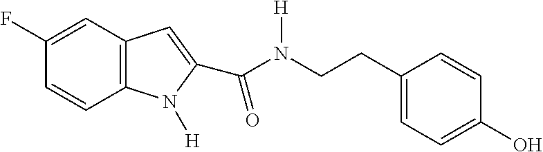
C1(F)=CC2=C(C=C1)N([H])C(C(=O)N(CCC1=CC=C(O)C=C1)[H])=C2
